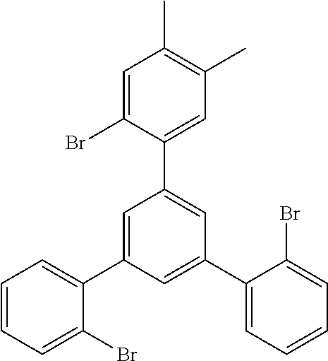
C1=C(C2=CC=CC=C2Br)C=C(C2=CC=CC=C2Br)C=C1C1=CC(C)=C(C)C=C1Br
